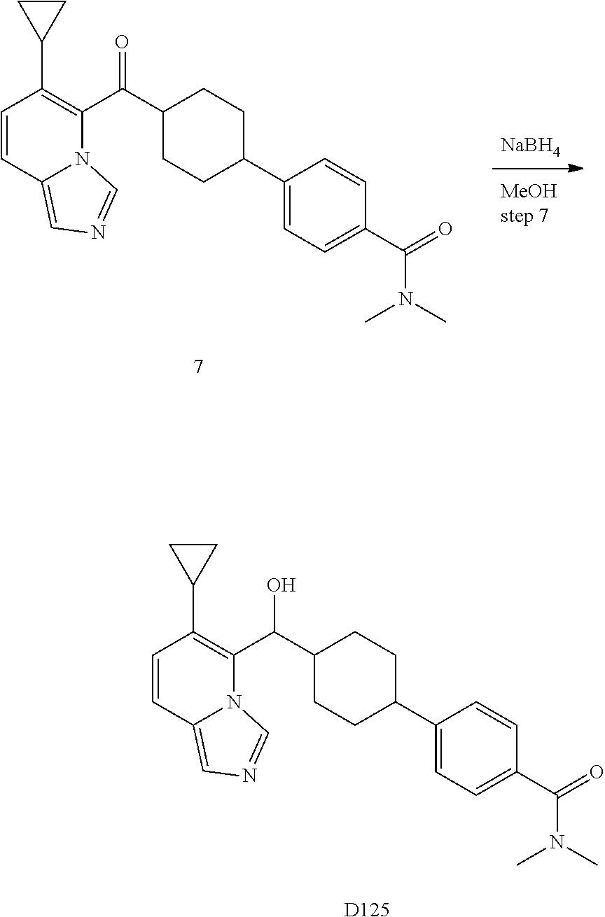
C1=CC2=CN=CN2C(C(C2CCC(C3=CC=C(C(N(C)C)=O)C=C3)CC2)=O)=C1C1CC1.[NaBH4].C1=CC2=CN=CN2C(C(C2CCC(C3=CC=C(C(N(C)C)=O)C=C3)CC2)O)=C1C1CC1.[D125]
